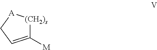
C1([M])=CC[A][(CH2)s]1
